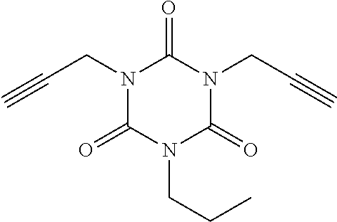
N1(CC#C)C(=O)N(CCC)C(=O)N(CC#C)C1=O
